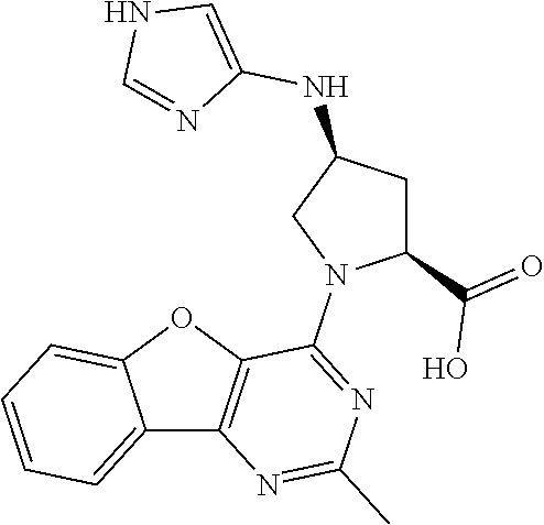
C12=CC=CC=C1OC1=C2N=C(C)N=C1N1C(C(=O)O)CC(NC2=CNC=N2)C1
